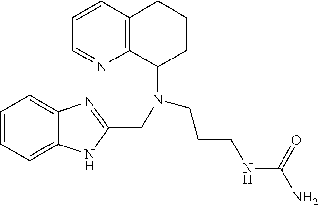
C1=CC=C2C(=C1)N=C(CN(C1CCCC3=C1N=CC=C3)CCCNC(=O)N)N2
